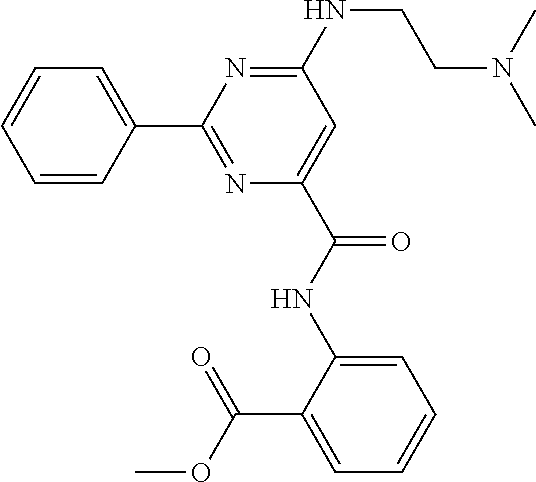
C1=CC(C2=NC(C(=O)NC3=CC=CC=C3C(=O)OC)=CC(NCCN(C)C)=N2)=CC=C1
